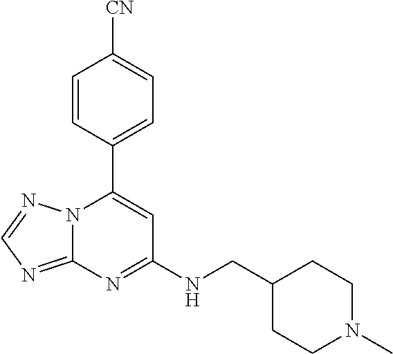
C12=NC=NN1C(C1=CC=C([CN])C=C1)=CC(NCC1CCN(C)CC1)=N2
